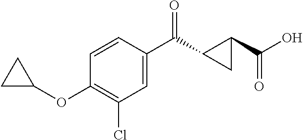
C1(Cl)=C(OC2CC2)C=CC(C(=O)C2C(C(O)=O)C2)=C1
